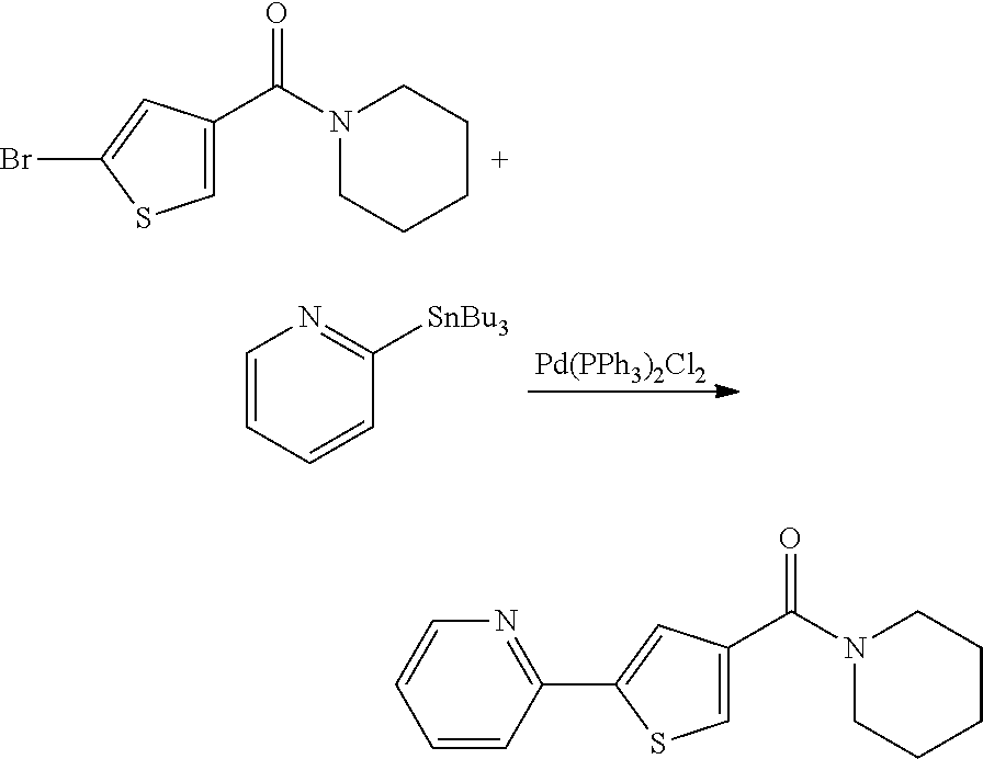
BrC1=CC(C(N2CCCCC2)=O)=CS1.C1=CC=CC([SnBu3])=N1.[Pd(PPh3)2Cl2].C1=CN=C(C2=CC(C(N3CCCCC3)=O)=CS2)C=C1
